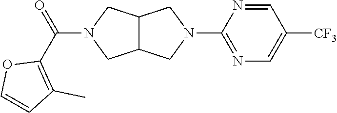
C12C(CN(C3=NC=C([CF3])C=N3)C1)CN(C(C1=C(C)C=CO1)=O)C2
